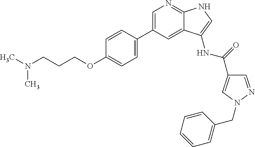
C1=C(C2=CC=C(OCCCN(C)C)C=C2)C=C2C(=N1)NC=C2NC(=O)C1=CN(CC2=CC=CC=C2)N=C1
